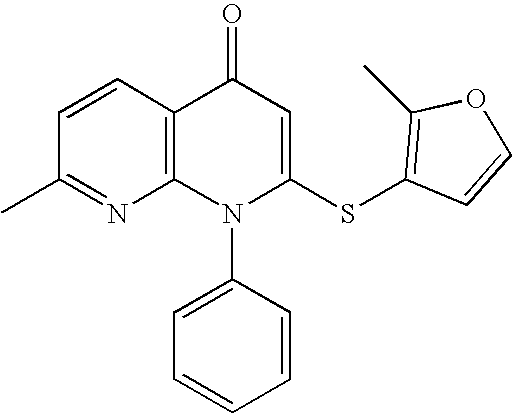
N1=C(C)C=CC2=C1N(C1=CC=CC=C1)C(SC1=C(C)OC=C1)=CC2=O
